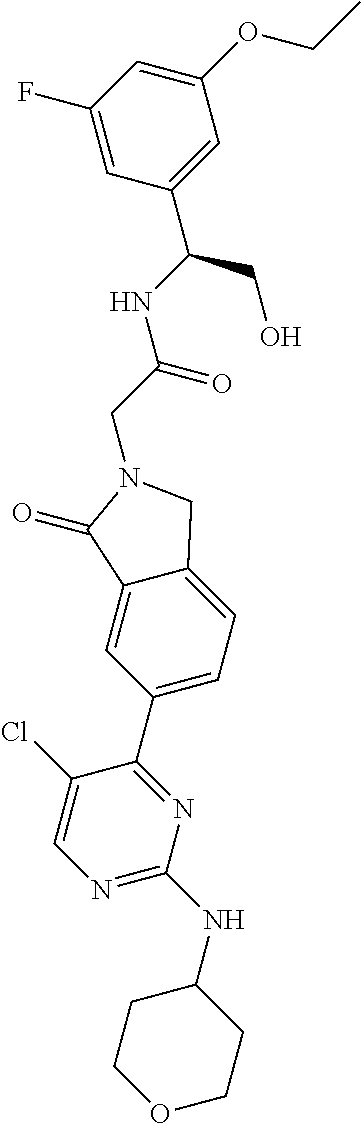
N(C(CN1CC2=CC=C(C3=NC(NC4CCOCC4)=NC=C3Cl)C=C2C1=O)=O)C(CO)C1=CC(OCC)=CC(F)=C1
